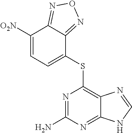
C1(SC2=C3C(=NC(N)=N2)NC=N3)=CC=C([O2N])C2=NON=C12
